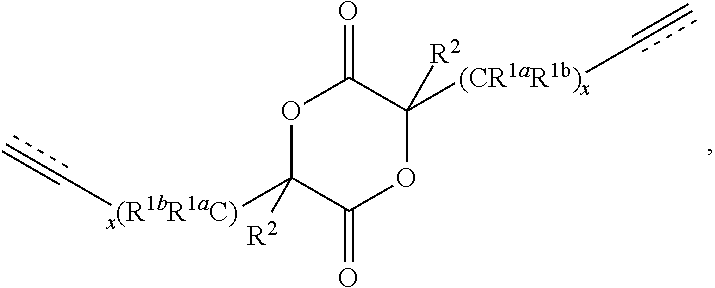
O1C([x(R1bR1aC)]C=C)([R2])C(=O)OC([(CR1aR1b)x]C=C)([R2])C1=O
